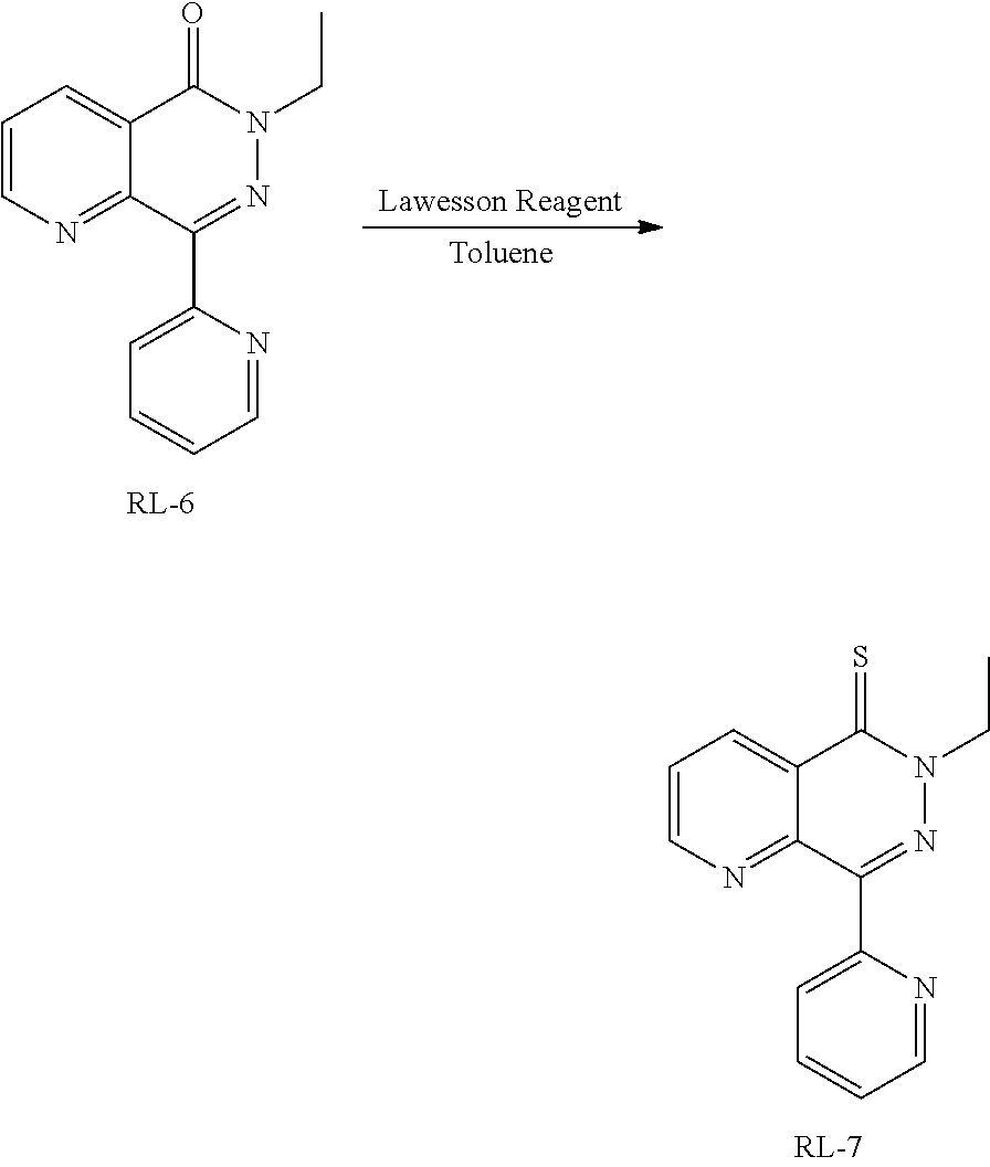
C1=NC(C2=NN(CC)C(=S)C3=CC=CN=C23)=CC=C1.C1=NC(C2=NN(CC)C(=O)C3=CC=CN=C23)=CC=C1
